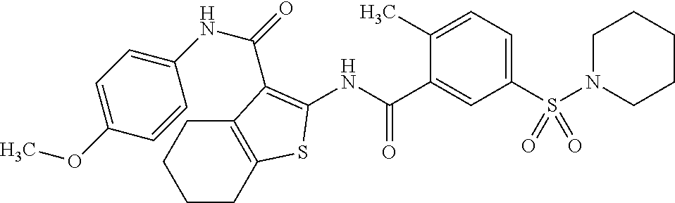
C1N(S(C2=CC=C(C)C(C(NC3=C(C(=O)NC4=CC=C(OC)C=C4)C4=C(CCCC4)S3)=O)=C2)(=O)=O)CCCC1
